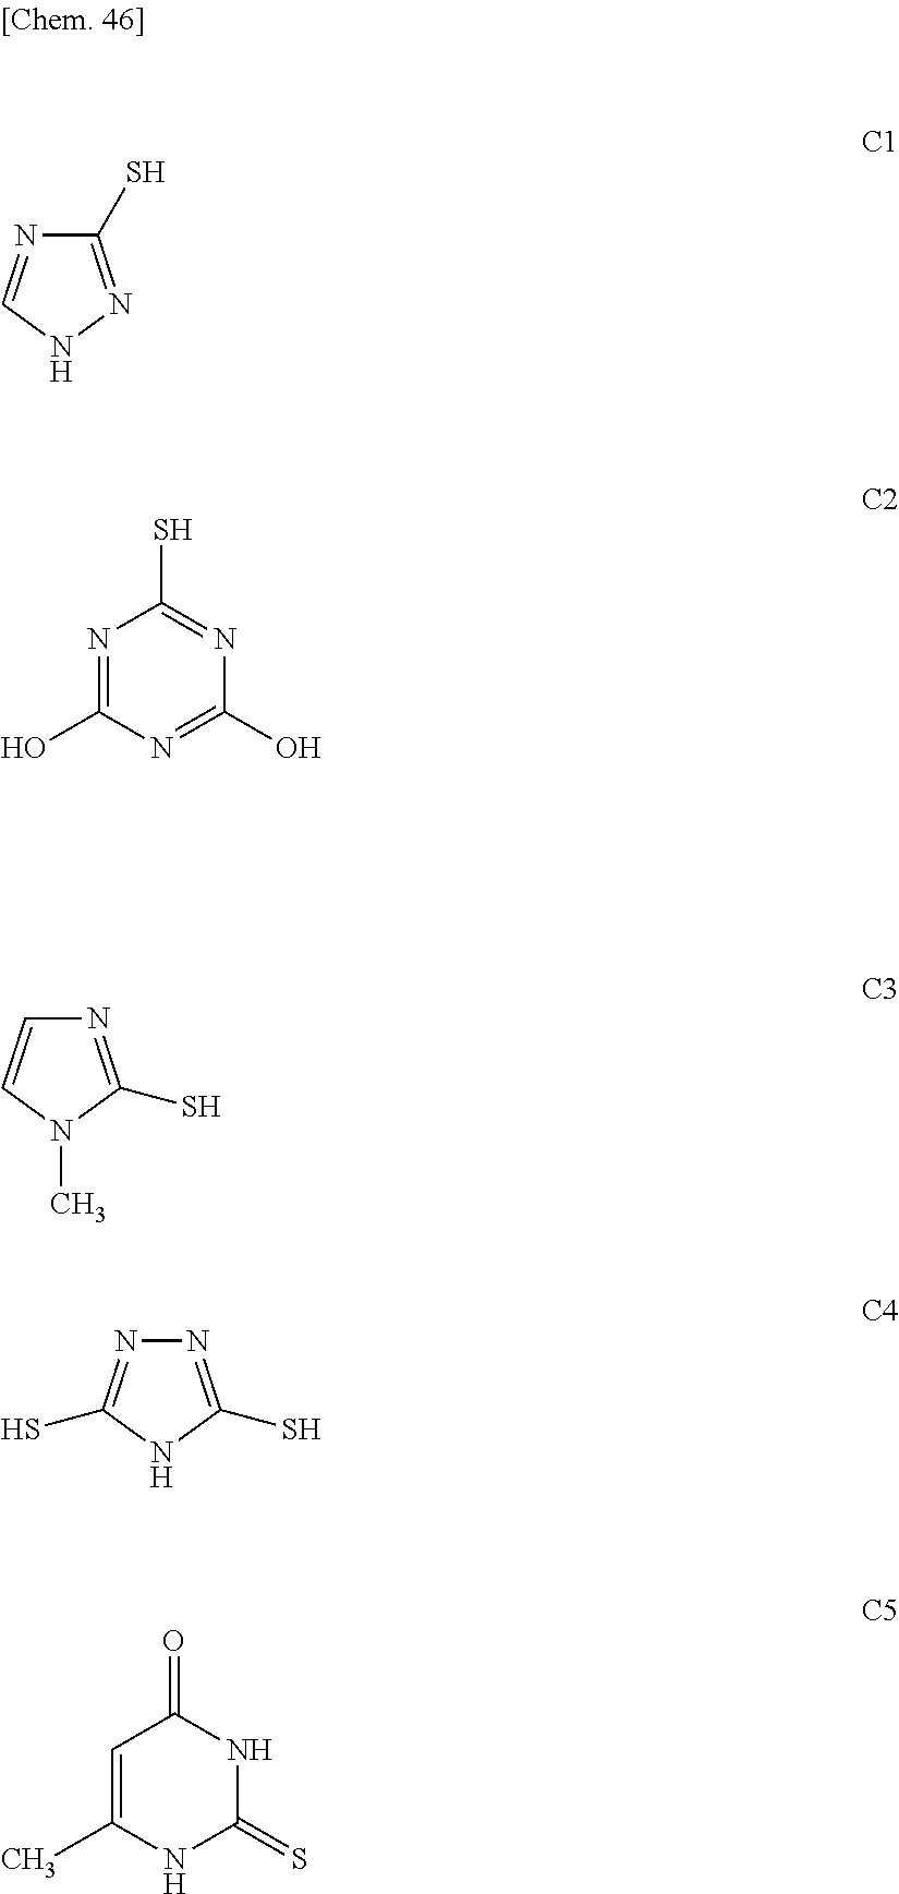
N1=C(O)N=C(O)N=C1S.C1(S)=NNC=N1.N1=C(S)N(C)C=C1.N1=C(S)NC(S)=N1.C1=C(C)NC(=S)NC1=O
